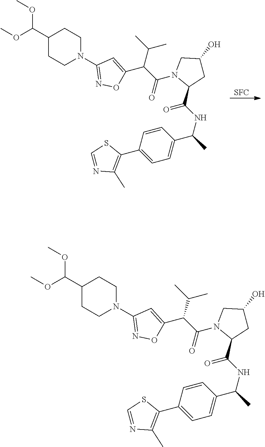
[SFC].C1(C(OC)OC)CCN(C2=NOC(C(C(=O)N3C(C(NC(C)C4=CC=C(C5=C(C)N=CS5)C=C4)=O)CC(O)C3)C(C)C)=C2)CC1.C1(C(OC)OC)CCN(C2=NOC(C(C(=O)N3C(C(NC(C)C4=CC=C(C5=C(C)N=CS5)C=C4)=O)CC(O)C3)C(C)C)=C2)CC1
